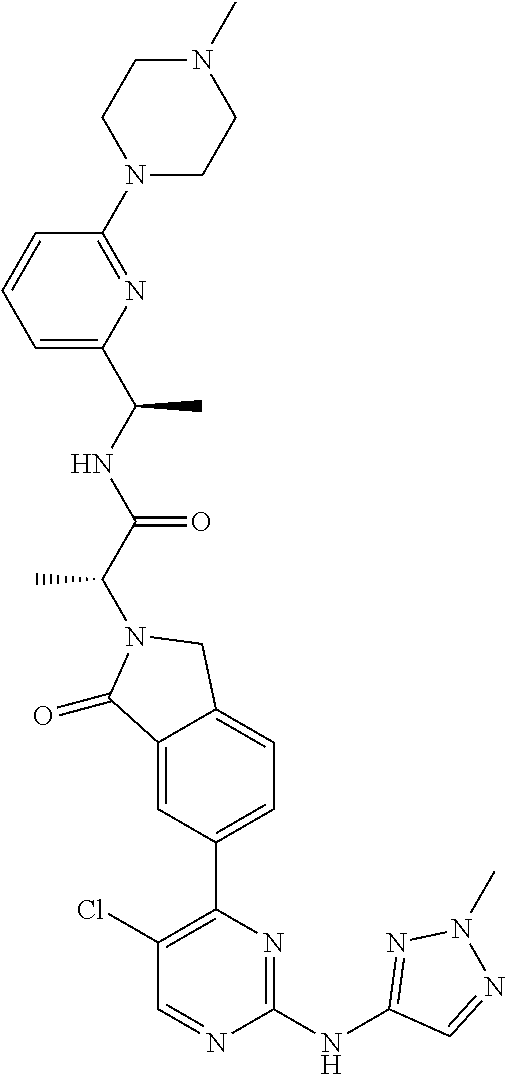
C1(=O)C2=CC(C3=C(Cl)C=NC(NC4=NN(C)N=C4)=N3)=CC=C2CN1C(C(=O)NC(C1=CC=CC(N2CCN(C)CC2)=N1)C)C
